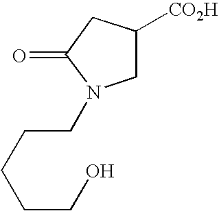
C(O)CCCCN1CC([CO2H])CC1=O
